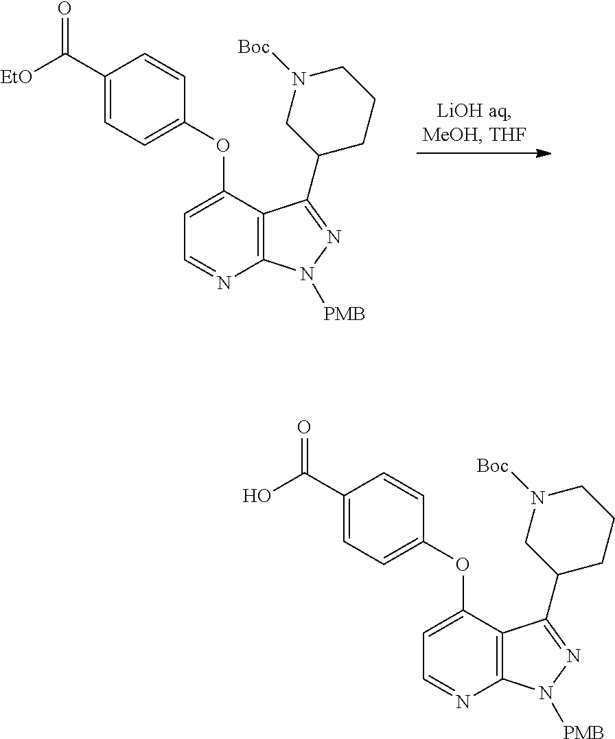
C1(C([EtO])=O)=CC=C(OC2=CC=NC3=C2C(C2CCCN([Boc])C2)=NN3[PMB])C=C1.C1(C(O)=O)=CC=C(OC2=CC=NC3=C2C(C2CCCN([Boc])C2)=NN3[PMB])C=C1
